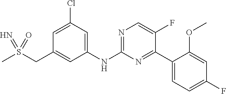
C1(Cl)=CC(CS(C)(=N)=O)=CC(NC2=NC=C(F)C(C3=CC=C(F)C=C3OC)=N2)=C1
